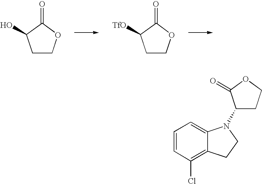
C1COC(=O)C1O.C1COC(=O)C1[TfO].C1=CC(Cl)=C2C(=C1)N(C1CCOC1=O)CC2
